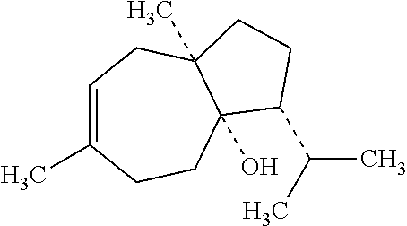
C1=C(C)CCC2(O)C(C)(C1)CCC2C(C)C
